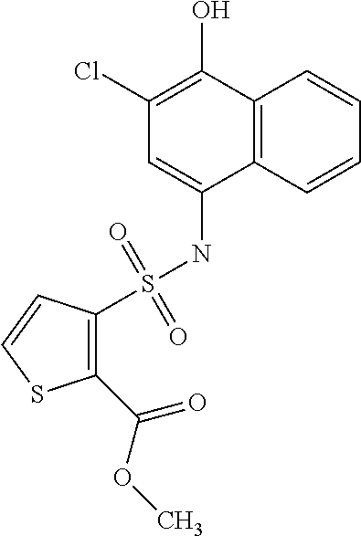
S(NC1=CC(Cl)=C(O)C2=C1C=CC=C2)(=O)(=O)C1=C(C(=O)OC)SC=C1
